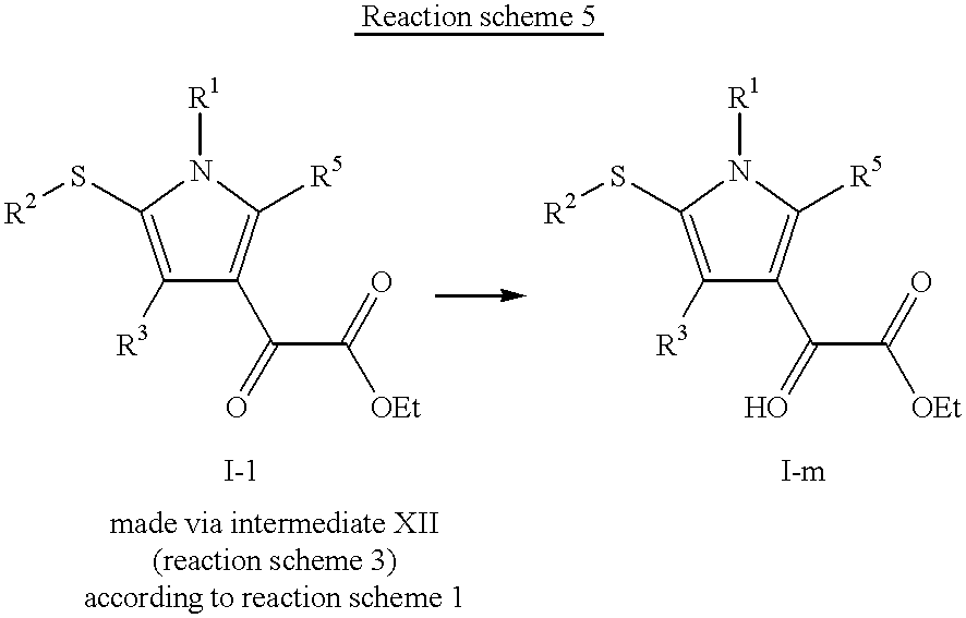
C1([R3])=C(S[R2])N([R1])C([R5])=C1C(=O)C([OEt])=O.C1([R3])=C(S[R2])N([R1])C([R5])=C1C(=O)C([OEt])=O
